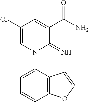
C1(Cl)=CN(C2=CC=CC3=C2C=CO3)C(=N)C(C(N)=O)=C1
